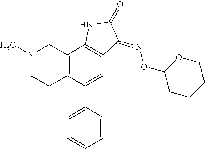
N1(C)CCC2=C(C1)C1=C(C=C2C2=CC=CC=C2)C(=NOC2CCCCO2)C(=O)N1
